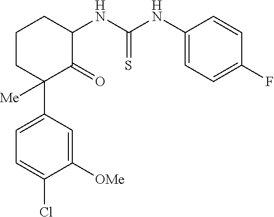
C1=C(Cl)C([OMe])=CC(C2([Me])C(=O)C(NC(NC3=CC=C(F)C=C3)=S)CCC2)=C1
